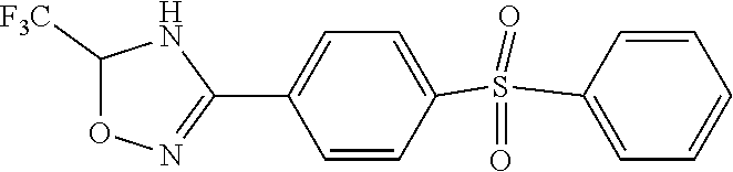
S(C1=CC=CC=C1)(C1=CC=C(C2=NOC([F3C])N2)C=C1)(=O)=O
